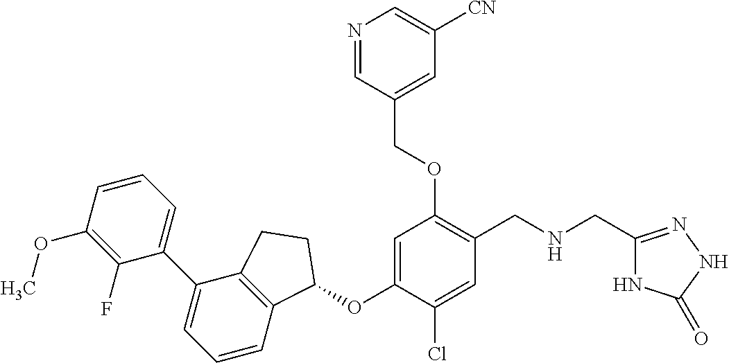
C1(F)=C(OC)C=CC=C1C1=CC=CC2=C1CCC2OC1=CC(OCC2=CC([CN])=CN=C2)=C(CNCC2=NNC(=O)N2)C=C1Cl
